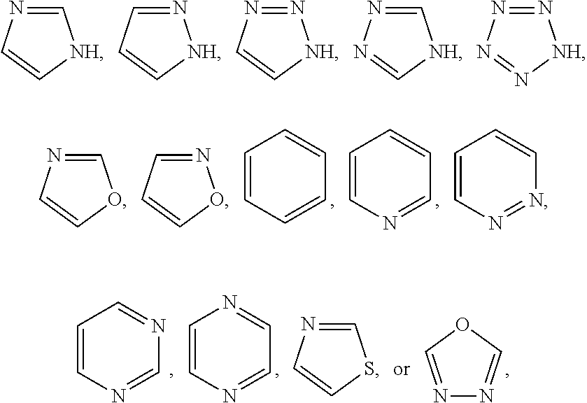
C1=NC=C[NH]1.N1=CC=C[NH]1.N1=NC=C[NH]1.C1=NN=C[NH]1.N1=NN=N[NH]1.C1=NC=CO1.N1=CC=CO1.C1=CC=CC=C1.C1=CN=CC=C1.C1=CN=NC=C1.C1=NC=CS1.C1=CN=CN=C1.C1=CN=CC=N1.N1=COC=N1
